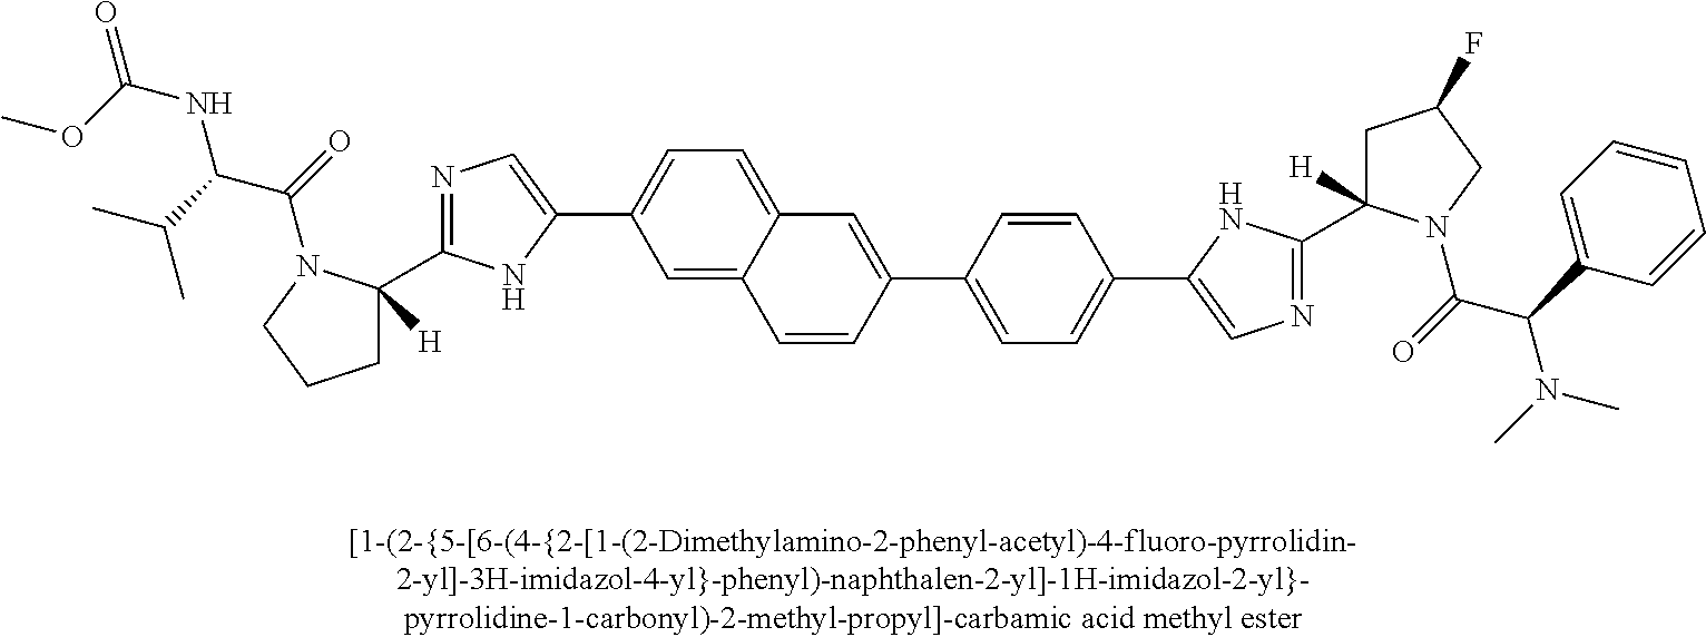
C12=CC=C(C3=CN=C(C4([H])CCCN4C(=O)C(C(C)C)NC(=O)OC)N3)C=C1C=CC(C1=CC=C(C3=CN=C(C4([H])CC(F)CN4C(=O)C(C4=CC=CC=C4)N(C)C)N3)C=C1)=C2
